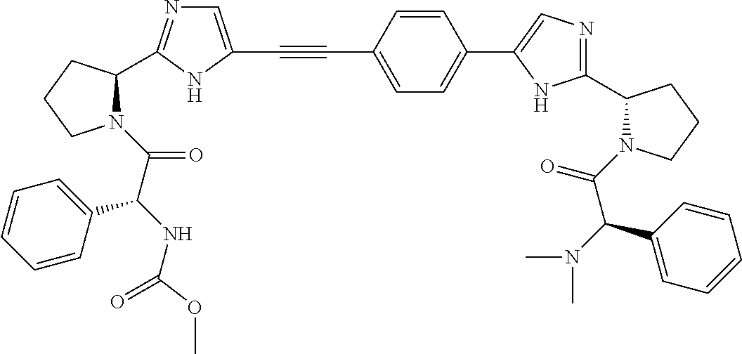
C1=C(C#CC2=CN=C(C3N(C(C(NC(=O)OC)C4=CC=CC=C4)=O)CCC3)N2)C=CC(C2=CN=C(C3N(C(=O)C(N(C)C)C4=CC=CC=C4)CCC3)N2)=C1
